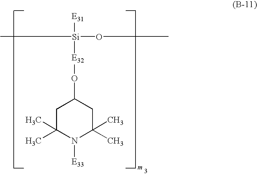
C1C(C)(C)N([E33])C(C)(C)CC1O[E32][Si]([E31])(OC)C
